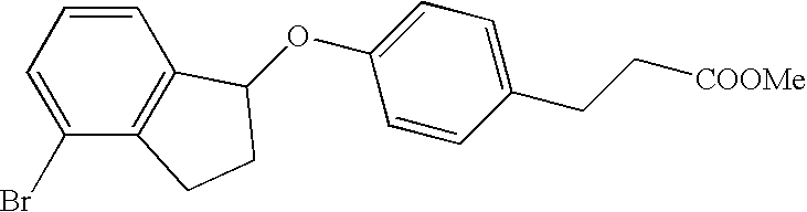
O(C1=CC=C(CC[COOMe])C=C1)C1C2=C(C(Br)=CC=C2)CC1
